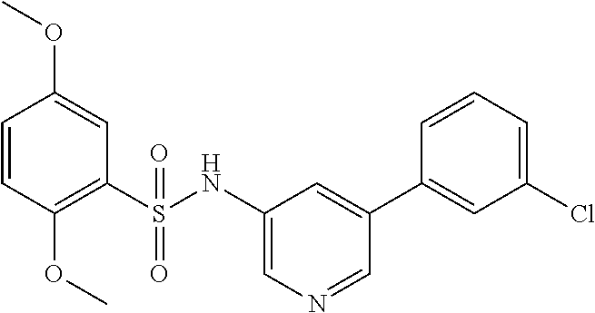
C1=CC(OC)=C(S(NC2=CN=CC(C3=CC(Cl)=CC=C3)=C2)(=O)=O)C=C1OC
